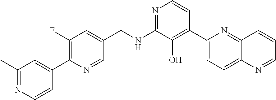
C1(C)=NC=CC(C2=C(F)C=C(CNC3=NC=CC(C4=CC=C5C(=N4)C=CC=N5)=C3O)C=N2)=C1
